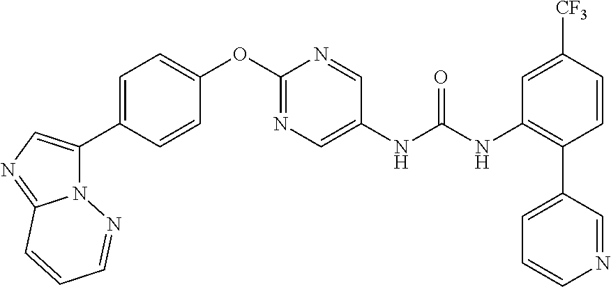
C1=C(C2=CN=C3N2N=CC=C3)C=CC(OC2=NC=C(NC(NC3=C(C4=CC=CN=C4)C=CC([CF3])=C3)=O)C=N2)=C1
